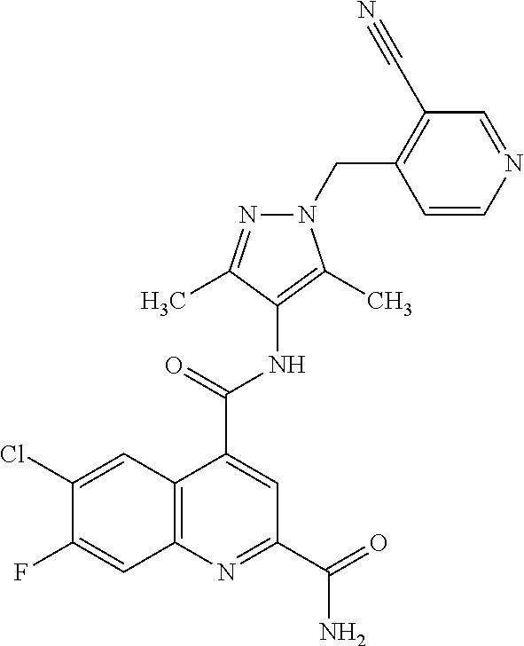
C12=C(N=C(C(=O)N)C=C1C(=O)NC1=C(C)N(CC3=C(C#N)C=NC=C3)N=C1C)C=C(F)C(Cl)=C2
